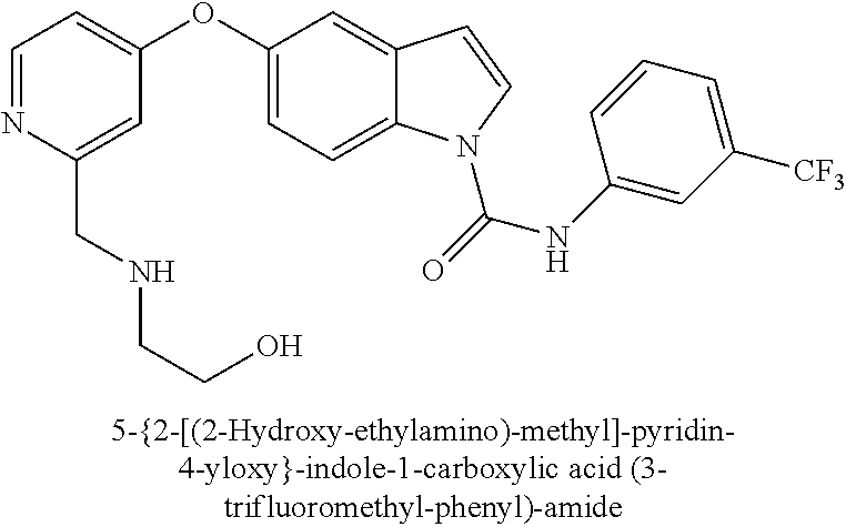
C(C1=CC(OC2=CC=C3C(=C2)C=CN3C(=O)NC2=CC([CF3])=CC=C2)=CC=N1)NCCO
